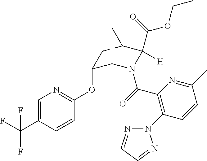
C1=C(C(F)(F)F)C=CC(OC2C3N(C(=O)C4=C(N5N=CC=N5)C=CC(C)=N4)C(C(OCC)=O)([H])C(C2)C3)=N1
